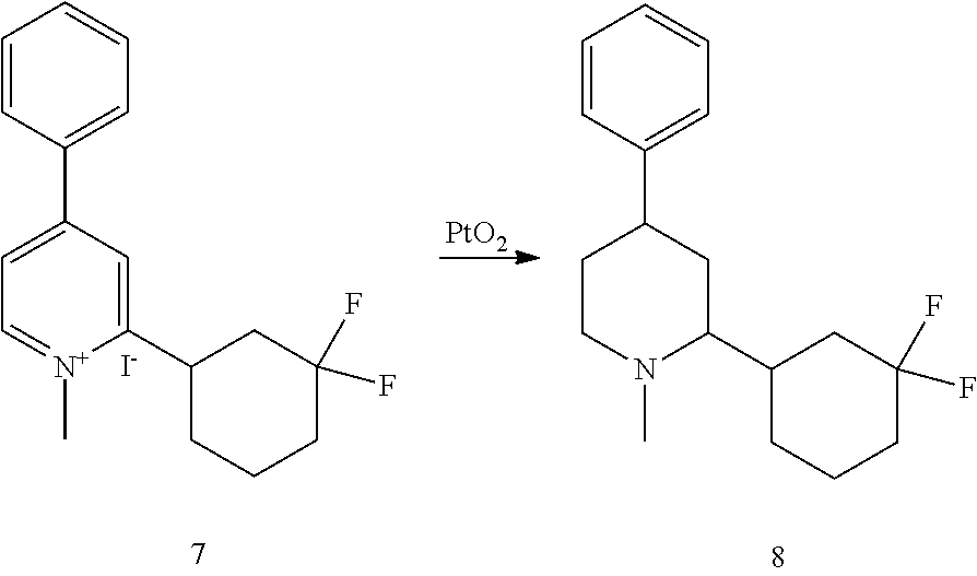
C1=CC(C2=CC=[N+](C)C(C3CCCC(F)(F)C3)=C2)=CC=C1.[I-].C1=CC(C2CCN(C)C(C3CCCC(F)(F)C3)C2)=CC=C1.[PtO2]
